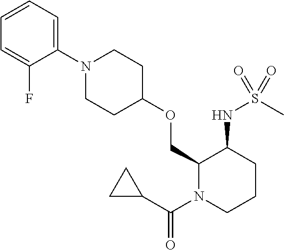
C1=CC=C(N2CCC(OCC3N(C(C4CC4)=O)CCCC3NS(=O)(C)=O)CC2)C(F)=C1
